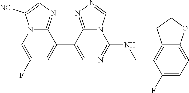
C1(C2=CC(F)=CN3C2=NC=C3[NC])=CN=C(NCC2=C3C(=CC=C2F)OCC3)N2C1=NN=C2
